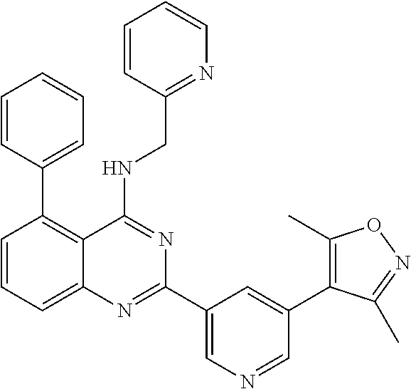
C1=CC=C2C(=C1C1=CC=CC=C1)C(NCC1=NC=CC=C1)=NC(C1=CN=CC(C3=C(C)ON=C3C)=C1)=N2
